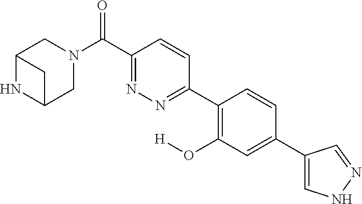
C12NC(CN(C(C3=NN=C(C4=C(O[H])C=C(C5=CNN=C5)C=C4)C=C3)=O)C1)C2
